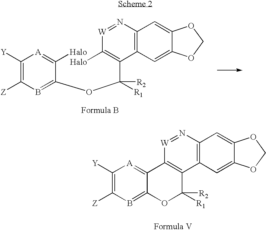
C1([Y])=C([Z])B=C(OC(C2=C([Halo])[W]=NC3=C2C=C2C(=C3)OCO2)([R2])[R1])C([Halo])=[A]1.C1([Y])=C([Z])B=C2C(=[A]1)C1=C(C3=C(N=[W]1)C=C1C(=C3)OCO1)C([R2])([R1])O2
